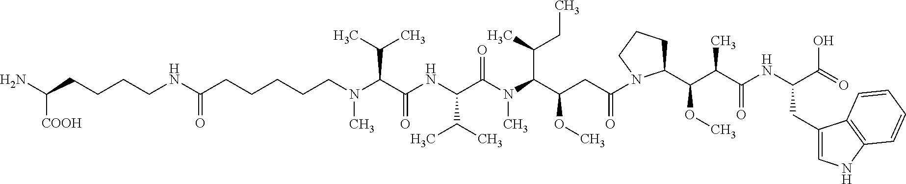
N(C(C(NC(C(N(C(C(CC(=O)N1C(C(C(C(NC(C(O)=O)CC2=CNC3=C2C=CC=C3)=O)C)OC)CCC1)OC)C(C)CC)C)=O)C(C)C)=O)C(C)C)(C)CCCCCC(NCCCCC(N)[COOH])=O
